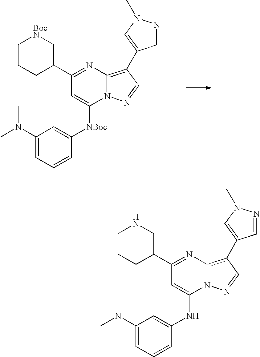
C1CCC(C2=NC3=C(C4=CN(C)N=C4)C=NN3C([NBoc]C3=CC(N(C)C)=CC=C3)=C2)C[BocN]1.C1CCC(C2=NC3=C(C4=CN(C)N=C4)C=NN3C(NC3=CC(N(C)C)=CC=C3)=C2)CN1
